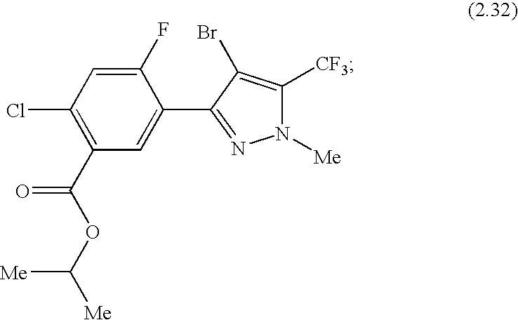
N1([Me])C([CF3])=C(Br)C(C2=CC(C(OC([Me])[Me])=O)=C(Cl)C=C2F)=N1
